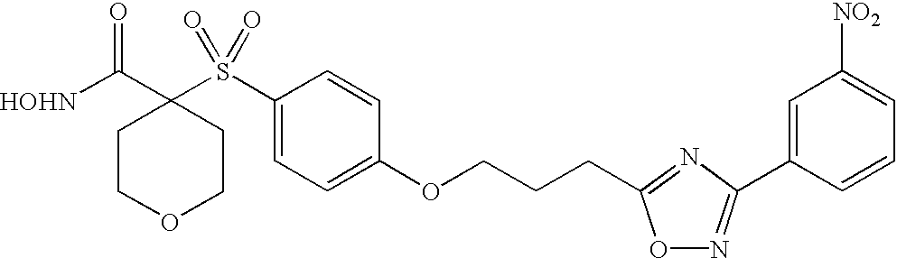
[HOHN]C(C1(S(C2=CC=C(OCCCC3=NC(C4=CC([NO2])=CC=C4)=NO3)C=C2)(=O)=O)CCOCC1)=O
